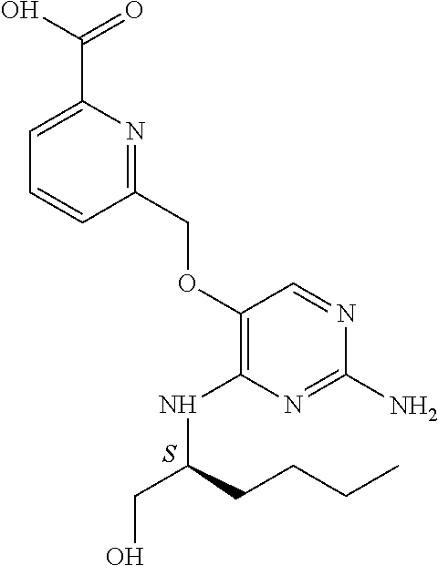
C1(N)=NC(NC(CO)CCCC)=C(OCC2=NC(C(O)=O)=CC=C2)C=N1.S
